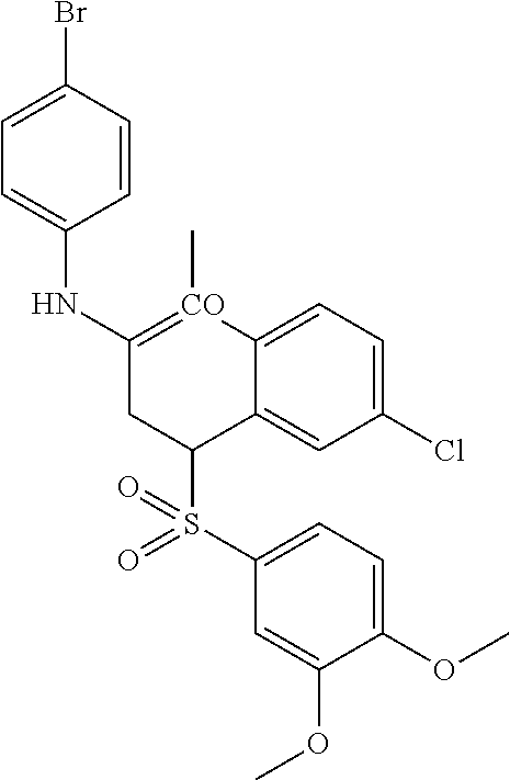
C1=CC(Br)=CC=C1NC1=[CO](C)C2=CC=C(Cl)C=C2C(S(=O)(C2=CC=C(OC)C(OC)=C2)=O)C1
